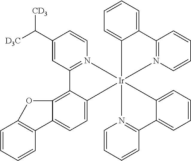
C1=C2C(=C3C(=C1)[Ir]14(N5=C3C=C(C([D3C])[CD3])C=C5)(C3=CC=CC=C3C3=N1C=CC=C3)N1=C(C=CC=C1)C1=CC=CC=C14)OC1=C2C=CC=C1
